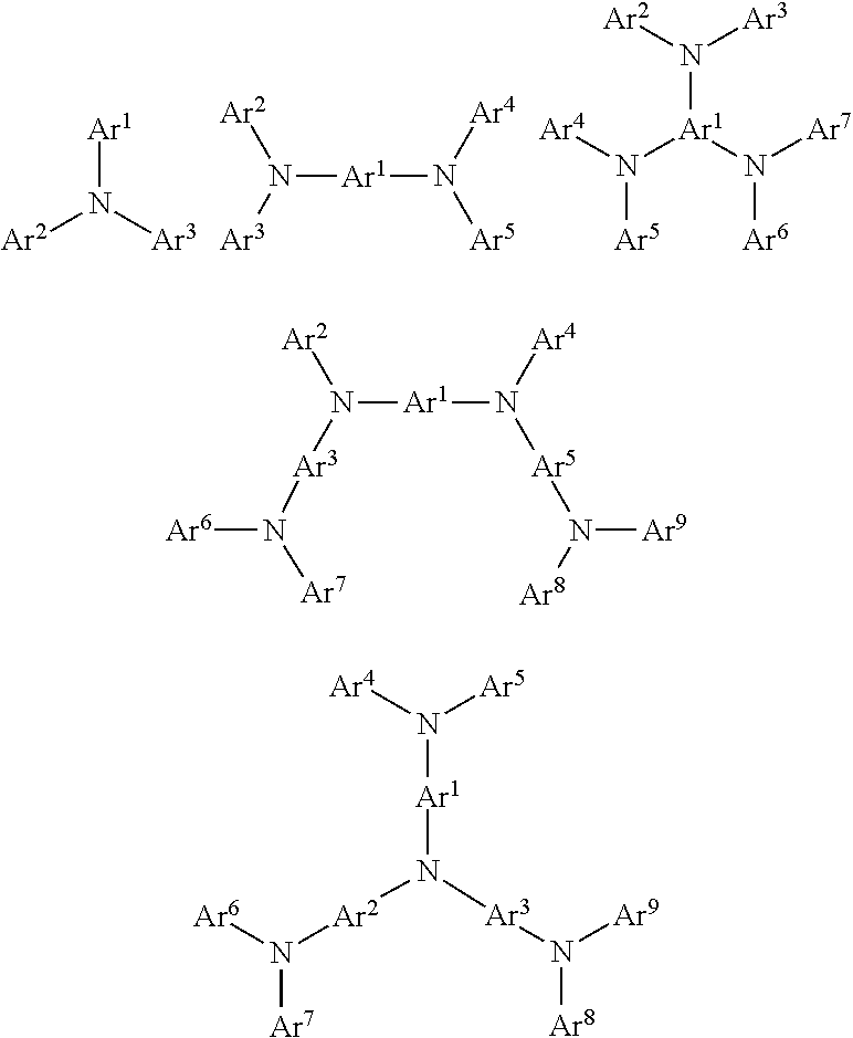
[Ar2]N([Ar3])[Ar1].N([Ar1]N([Ar5])[Ar4])([Ar3])[Ar2].[Ar4]N([Ar1](N([Ar7])[Ar6])N([Ar3])[Ar2])[Ar5].N([Ar1]N([Ar5]N([Ar9])[Ar8])[Ar4])([Ar3]N([Ar6])[Ar7])[Ar2].[Ar4]N([Ar5])[Ar1]N([Ar3]N([Ar8])[Ar9])[Ar2]N([Ar7])[Ar6]
